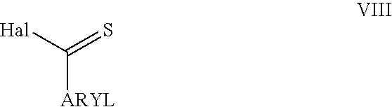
C([ARYL])([Hal])=S
